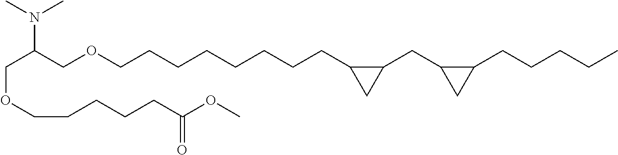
C(C(COCCCCCCCCC1C(CC2C(CCCCC)C2)C1)N(C)C)OCCCCCC(OC)=O
